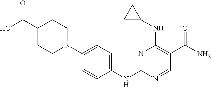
N1=C(NC2=CC=C(N3CCC(C(O)=O)CC3)C=C2)N=CC(C(N)=O)=C1NC1CC1
